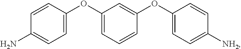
C1(OC2=CC=C(N)C=C2)=CC=CC(OC2=CC=C([NH2])C=C2)=C1
